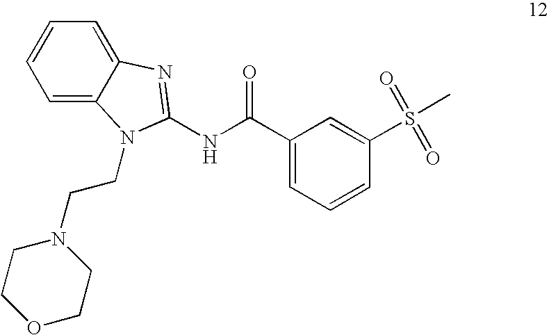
C1=C2C(=CC=C1)N=C(NC(C1=CC=CC(S(C)(=O)=O)=C1)=O)N2CCN1CCOCC1
